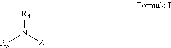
[R4]N([Z])[R3]
